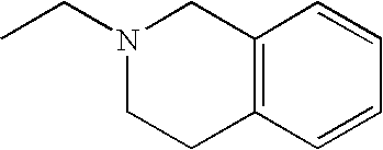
C12=C(C=CC=C1)CCN(CC)C2
